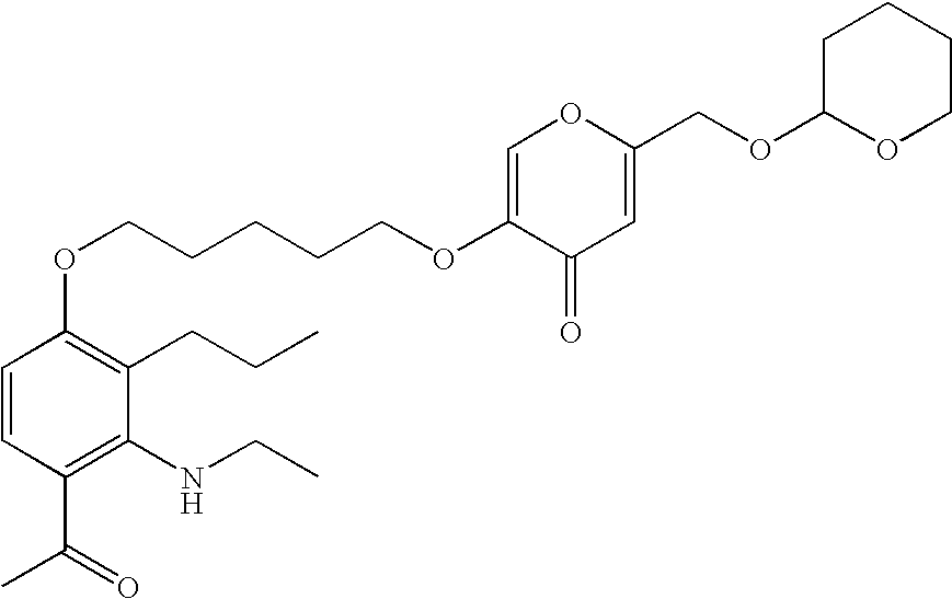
C1=CC(C(=O)C)=C(NCC)C(CCC)=C1OCCCCCOC1=COC(COC2OCCCC2)=CC1=O
